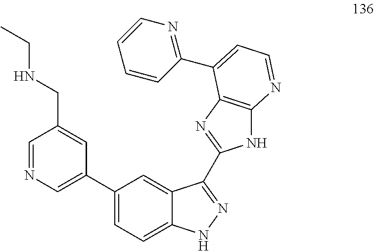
C1=NC=C(C2=CC=C3C(=C2)C(C2=NC4=C(N2)N=CC=C4C2=NC=CC=C2)=NN3)C=C1CNCC
